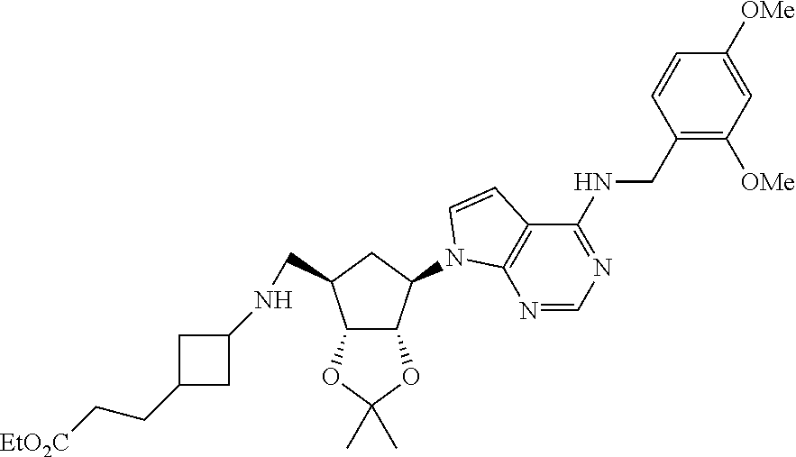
C1(CNC2=NC=NC3=C2C=CN3C2C3C(C(CNC4CC(CC[EtO2C])C4)C2)OC(C)(C)O3)=C([OMe])C=C([OMe])C=C1
